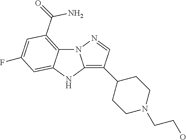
N12C3=C(C(N)=O)C=C(F)C=C3NC1=C(C1CCN(CCO)CC1)C=N2
